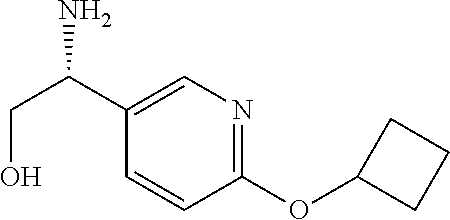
C1(OC2CCC2)=NC=C(C(CO)N)C=C1
